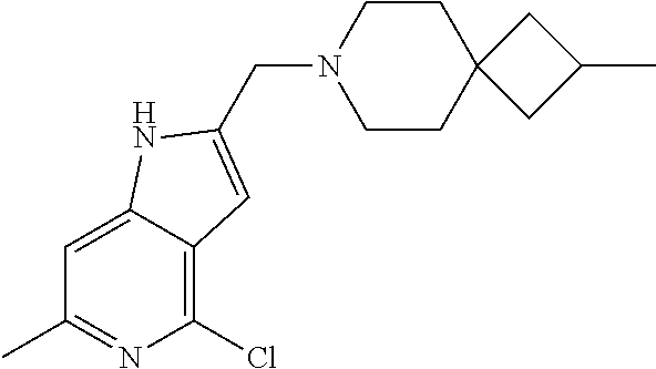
C1CC2(CCN1CC1=CC3=C(Cl)N=C(C)C=C3N1)CC(C)C2
